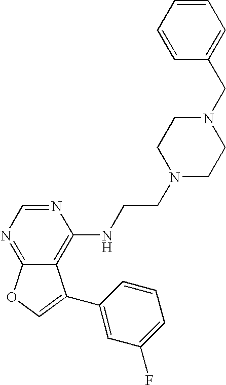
C12=NC=NC(NCCN3CCN(CC4=CC=CC=C4)CC3)=C1C(C1=CC(F)=CC=C1)=CO2
